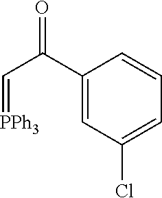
C1(C(C=[PPh3])=O)=CC(Cl)=CC=C1
